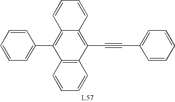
C1=CC=CC(C2=C3C(=C(C#CC4=CC=CC=C4)C4=C2C=CC=C4)C=CC=C3)=C1
